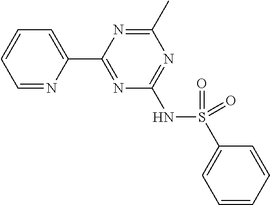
C1=NC(C2=NC(NS(C3=CC=CC=C3)(=O)=O)=NC(C)=N2)=CC=C1
